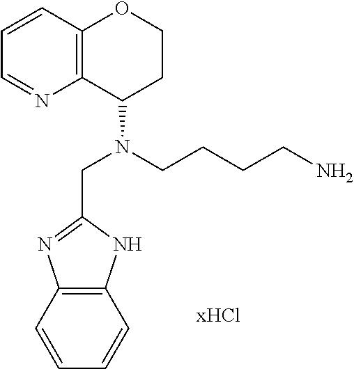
C(N(CCCCN)C1CCOC2=C1N=CC=C2)C1=NC2=C(N1)C=CC=C2
